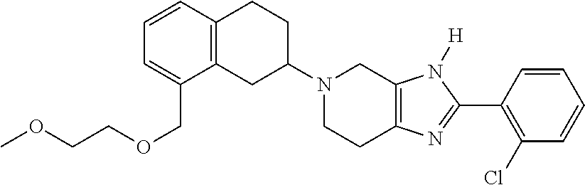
C12=C(CC(N3CCC4=C(C3)N([H])C(C3=C(Cl)C=CC=C3)=N4)CC1)C(COCCOC)=CC=C2
